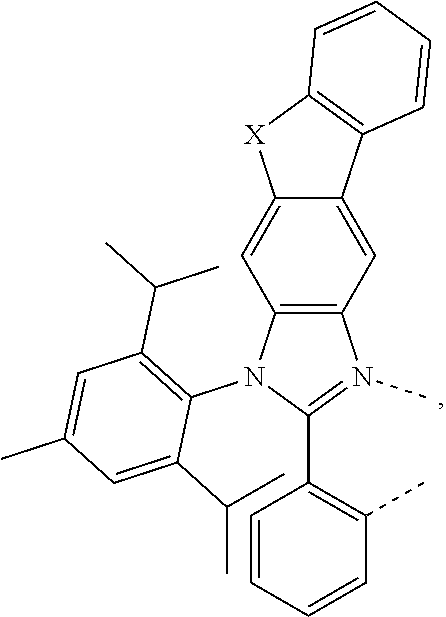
C12=C(N(C3=C(C(C)C)C=C(C)C=C3C(C)C)C(C3=C(C)C=CC=C3)=N1C)C=C1C(=C2)C2=C([X]1)C=CC=C2
